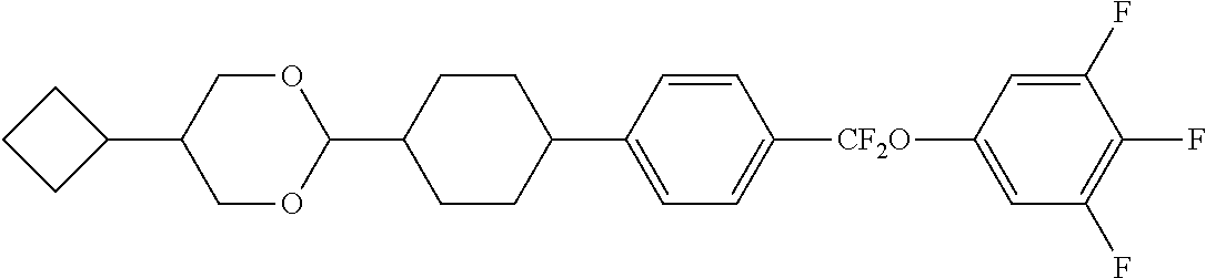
C1OC(C2CCC(C3=CC=C([CF2O]C4=CC(F)=C(F)C(F)=C4)C=C3)CC2)OCC1C1CCC1
